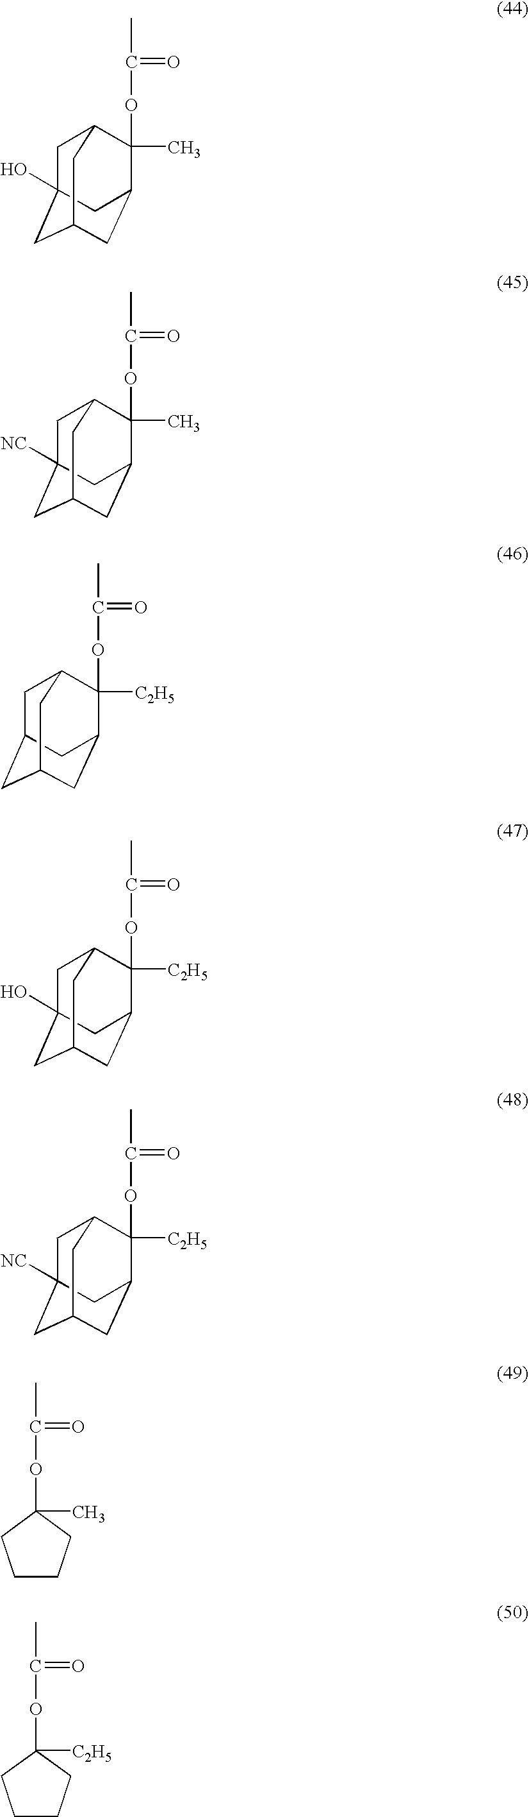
O(C(C)=O)C1(C)C2CC3CC(O)(CC1C3)C2.O(C(C)=O)C1(C)C2CC3CC([NC])(CC1C3)C2.O(C(C)=O)C1([C2H5])C2CC3CC(CC1C3)C2.O(C(C)=O)C1([C2H5])C2CC3CC(O)(CC1C3)C2.O(C(C)=O)C1([C2H5])C2CC3CC([NC])(CC1C3)C2.O(C(C)=O)C1(C)CCCC1.O(C(C)=O)C1([C2H5])CCCC1
